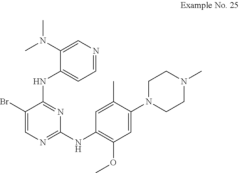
C1CN(C2=CC(OC)=C(NC3=NC=C(Br)C(NC4=CC=NC=C4N(C)C)=N3)C=C2C)CCN1C
